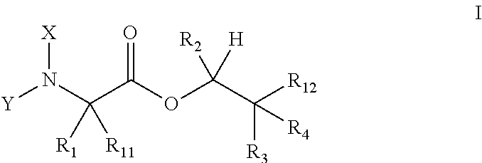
[Y]N(C(C(OC(C([R12])([R3])[R4])([R2])[H])=O)([R1])[R11])[X]
